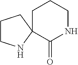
C1CNC2(C1)C(=O)NCCC2
